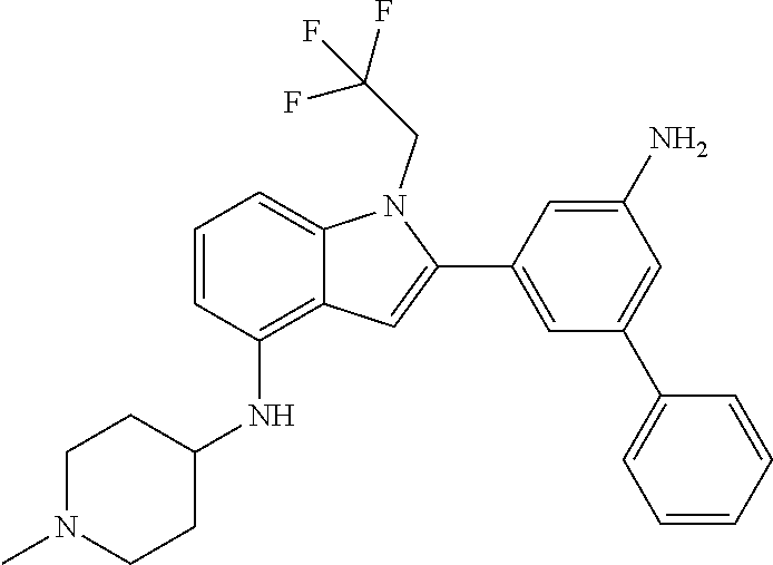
C1=C2C(=C(NC3CCN(C)CC3)C=C1)C=C(C1=CC(C3=CC=CC=C3)=CC(N)=C1)N2CC(F)(F)F
